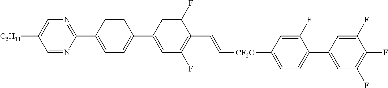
C1=CC(C2=NC=C([C5H11])C=N2)=CC=C1C1=CC(F)=C(C=C[CF2O]C2=CC=C(C3=CC(F)=C(F)C(F)=C3)C(F)=C2)C(F)=C1
